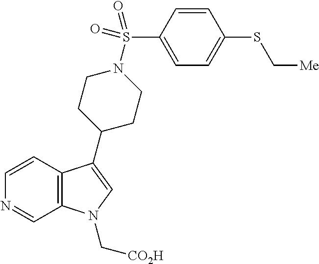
C12=C(C=CN=C1)C(C1CCN(S(C3=CC=C(SC[Me])C=C3)(=O)=O)CC1)=CN2C[CO2H]
